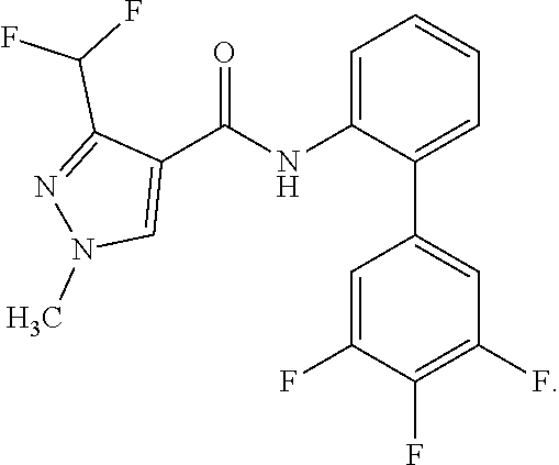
C1=C(NC(C2=CN(C)N=C2C(F)F)=O)C(C2=CC(F)=C(F)C(F)=C2)=CC=C1
